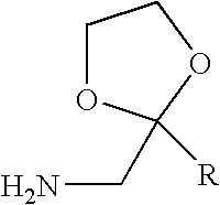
C1OC(CN)([R])OC1
